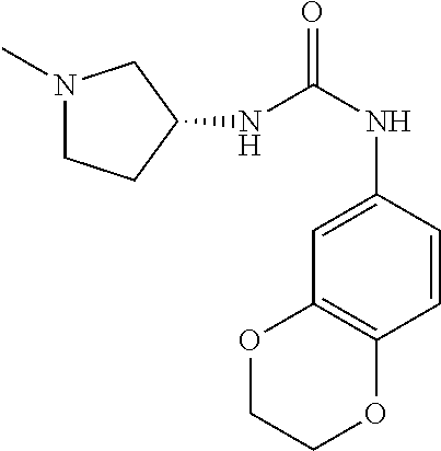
N1(C)CCC(NC(NC2=CC3=C(C=C2)OCCO3)=O)C1
